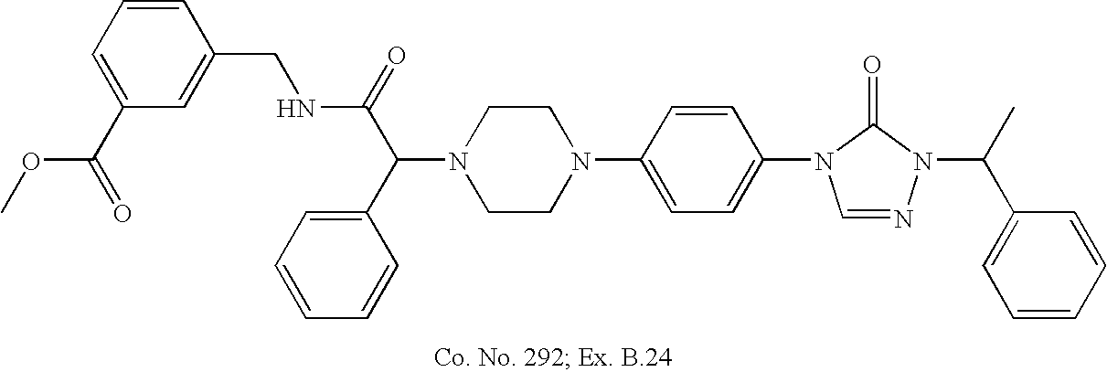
N1(C(C(=O)NCC2=CC(C(=O)OC)=CC=C2)C2=CC=CC=C2)CCN(C2=CC=C(N3C=NN(C(C)C4=CC=CC=C4)C3=O)C=C2)CC1
